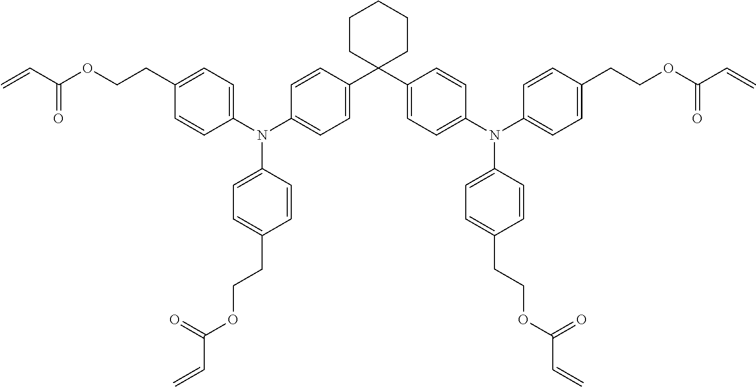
C=CC(OCCC1=CC=C(N(C2=CC=C(C3(C4=CC=C(N(C5=CC=C(CCOC(C=C)=O)C=C5)C5=CC=C(CCOC(C=C)=O)C=C5)C=C4)CCCCC3)C=C2)C2=CC=C(CCOC(C=C)=O)C=C2)C=C1)=O
